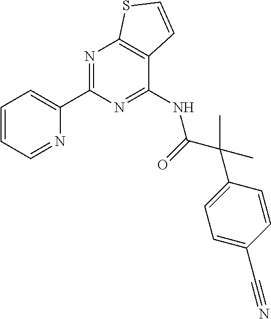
C1=CC=NC(C2=NC3=C(C(NC(=O)C(C)(C)C4=CC=C(C#N)C=C4)=N2)C=CS3)=C1
